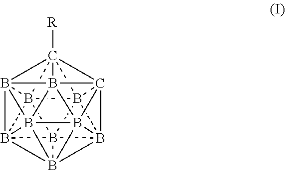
B1234B567B189B21%10B2%11%12B%13%14%15B58(B912%13)C6%141C372([R])B%11%151B4%102%12
